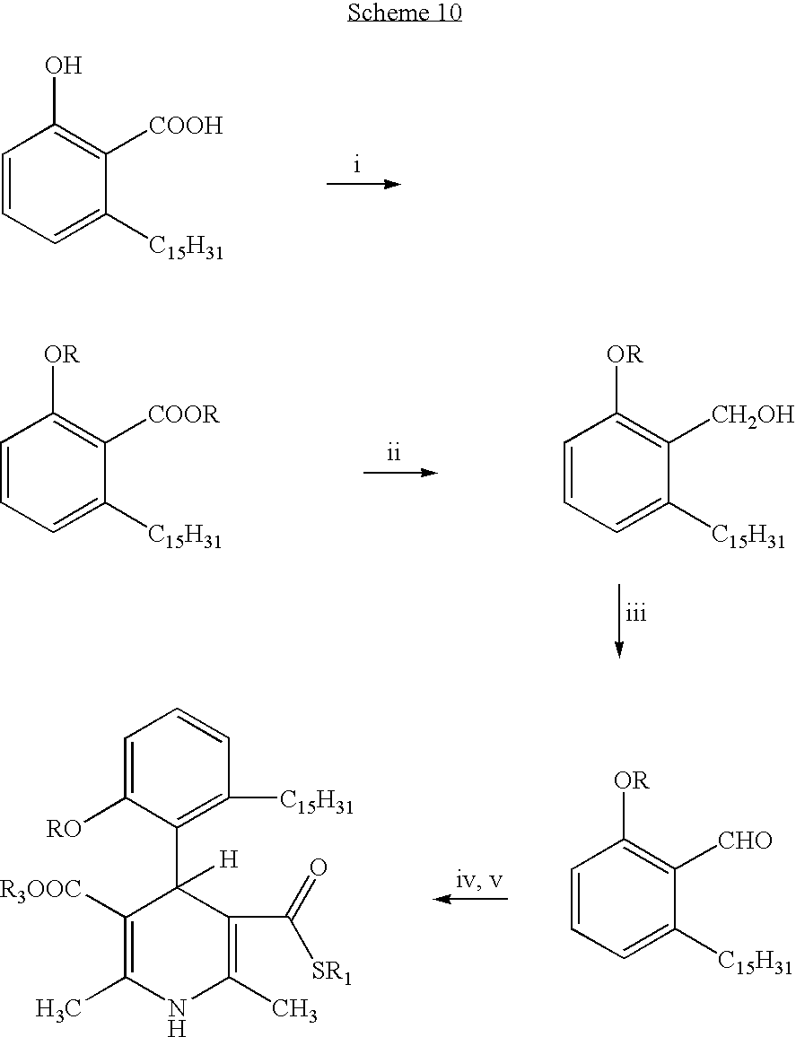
C1=CC=C([C15H31])C([COOH])=C1O.C1=CC=C([C15H31])C([CH2OH])=C1[OR].C1=CC=C([C15H31])C([COOR])=C1[OR].C1=C([RO])C(C2([H])C([R3OOC])=C(C)NC(C)=C2C([SR1])=O)=C([C15H31])C=C1.C1=CC=C([C15H31])C([CHO])=C1[OR]
